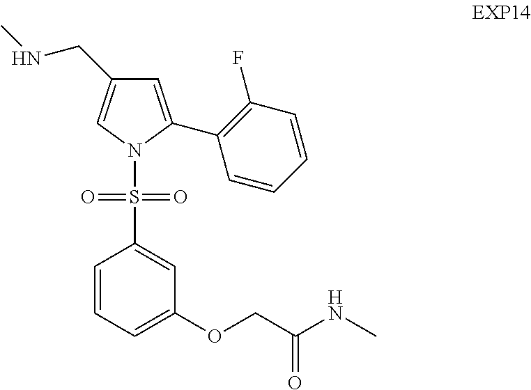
C1=C(C2=C(F)C=CC=C2)N(S(C2=CC(OCC(NC)=O)=CC=C2)(=O)=O)C=C1CNC
